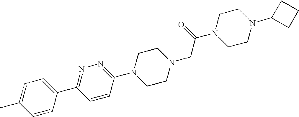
N1=C(C2=CC=C(C)C=C2)C=CC(N2CCN(CC(N3CCN(C4CCC4)CC3)=O)CC2)=N1
